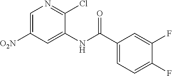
C1=C([O2N])C=C(NC(C2=CC=C(F)C(F)=C2)=O)C(Cl)=N1
